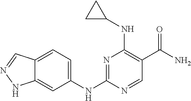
N1=C(NC2=CC=C3C(=C2)NN=C3)N=CC(C(N)=O)=C1NC1CC1
